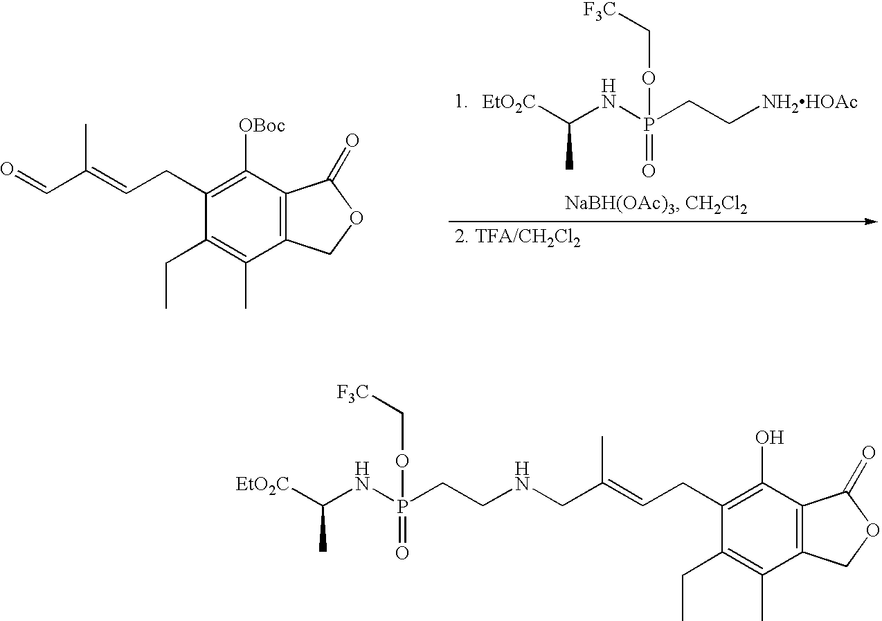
C1(CC=C(C=O)C)=C([OBoc])C2=C(C(C)=C1CC)COC2=O.[EtO2C]C(NP(CC[NH2HOAc])(=O)OC[F3C])C.C1(CC=C(CNCCP(NC([EtO2C])C)(=O)OC[F3C])C)=C(O)C2=C(C(C)=C1CC)COC2=O
